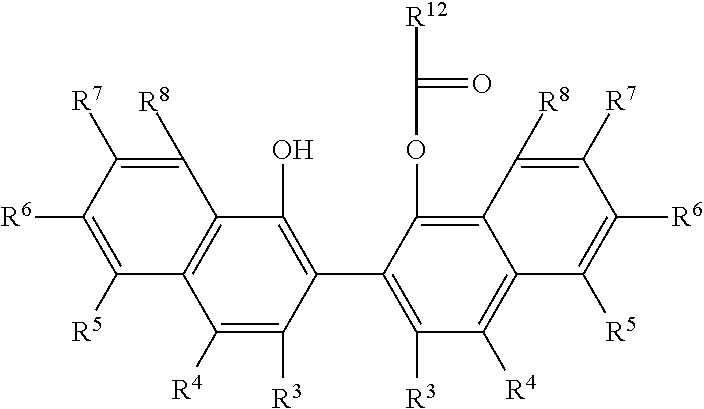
C1([R8])=C([R7])C([R6])=C([R5])C2=C1C(O)=C(C1=C([R3])C([R4])=C3C(=C1OC([R12])=O)C([R8])=C([R7])C([R6])=C3[R5])C([R3])=C2[R4]
